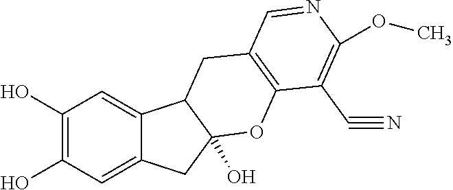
C1(O)=C(O)C=C2C(=C1)C1C(O)(C2)OC2=C(C1)C=NC(OC)=C2C#N
